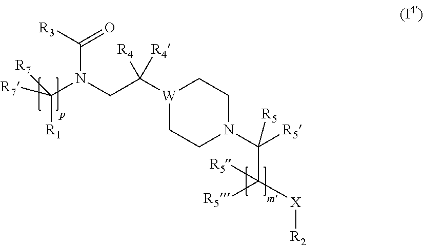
[W]1(C(CN(C(=O)[R3])C([R7])([R1])[R7])([R4])[R4])CCN(C([R5])(C([X][R2])([R5])[R5])[R5])CC1
